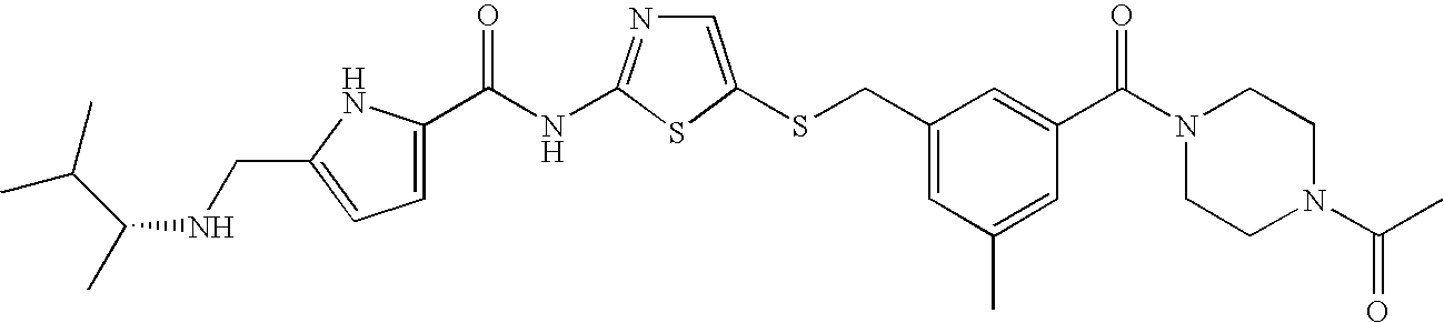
C1=C(SCC2=CC(C)=CC(C(N3CCN(C(=O)C)CC3)=O)=C2)SC(NC(=O)C2=CC=C(CNC(C)C(C)C)N2)=N1
